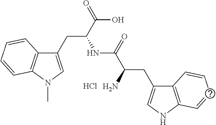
C1(CC(C(O)=O)NC(C(N)CC2=CNC3=C2C=CC=C3)=O)=CN(C)C2=C1C=CC=C2.Cl
